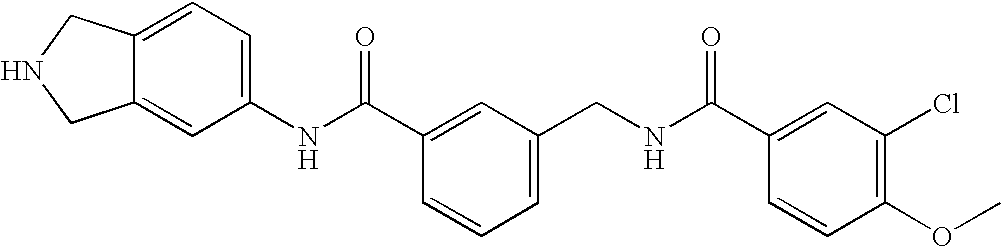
C1(NC(C2=CC(CNC(C3=CC(Cl)=C(OC)C=C3)=O)=CC=C2)=O)=CC=C2C(=C1)CNC2
